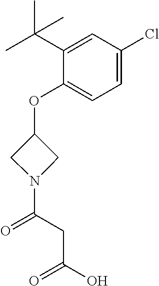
N1(C(CC(O)=O)=O)CC(OC2=CC=C(Cl)C=C2C(C)(C)C)C1
